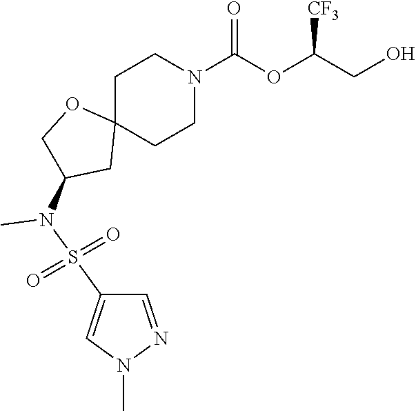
C1C2(CCN(C(OC(CO)[CF3])=O)C1)OCC(N(C)S(=O)(=O)C1=CN(C)N=C1)C2
